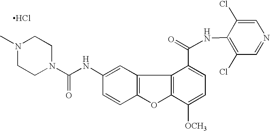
C12=C(C=C(NC(=O)N3CCN(C)CC3)C=C1)C1=C(O2)C([OCH3])=CC=C1C(=O)NC1=C(Cl)C=NC=C1Cl.Cl
